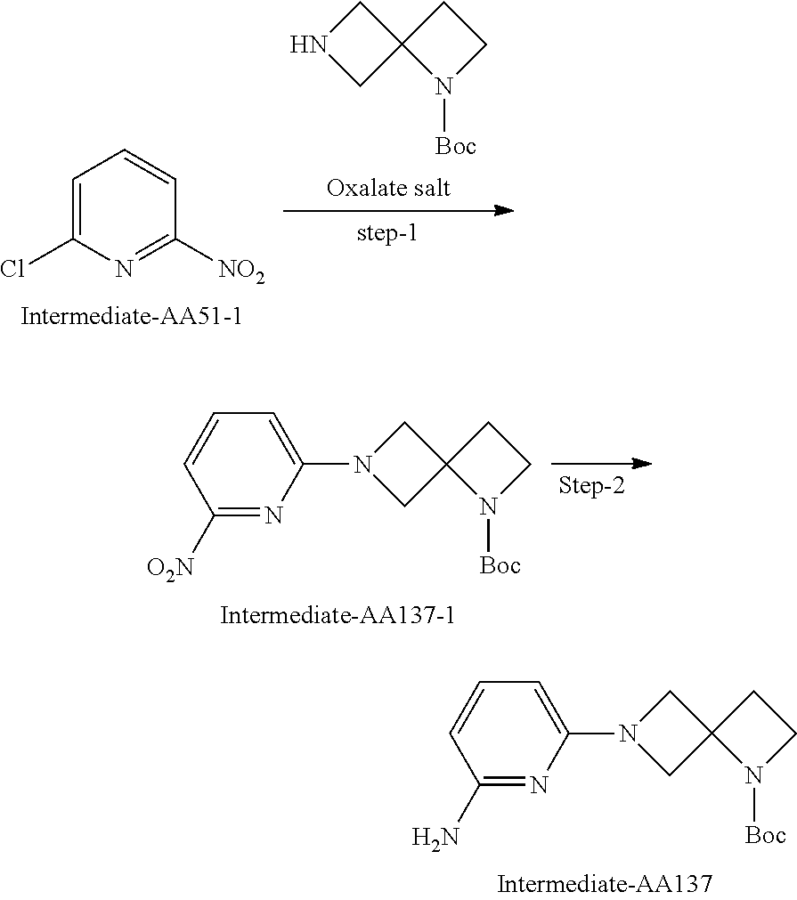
C1=C(Cl)N=C([NO2])C=C1.[Boc]N1CCC12CNC2.[Boc]N1CCC12CN(C1=CC=CC([O2N])=N1)C2.[Boc]N1CCC12CN(C1=CC=CC(N)=N1)C2
